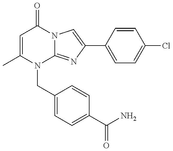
C1=C(C)N(CC2=CC=C(C(N)=O)C=C2)C2=NC(C3=CC=C(Cl)C=C3)=CN2C1=O
